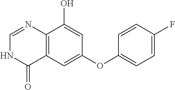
C1=NC2=C(C(=O)N1)C=C(OC1=CC=C(F)C=C1)C=C2O
